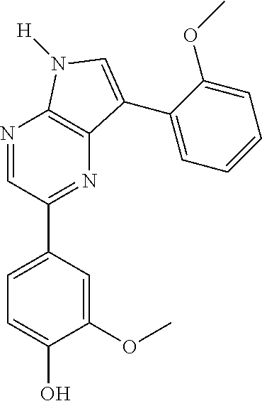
C1(OC)=CC(C2=NC3=C(N=C2)N([H])C=C3C2=CC=CC=C2OC)=CC=C1O
